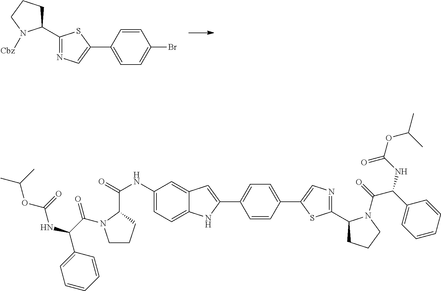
C1(C2=NC=C(C3=CC=C(Br)C=C3)S2)CCCN1[Cbz].C1(NC(=O)C2N(C(C(NC(OC(C)C)=O)C3=CC=CC=C3)=O)CCC2)=CC=C2C(=C1)C=C(C1=CC=C(C3=CN=C(C4CCCN4C(=O)C(C4=CC=CC=C4)NC(OC(C)C)=O)S3)C=C1)N2
